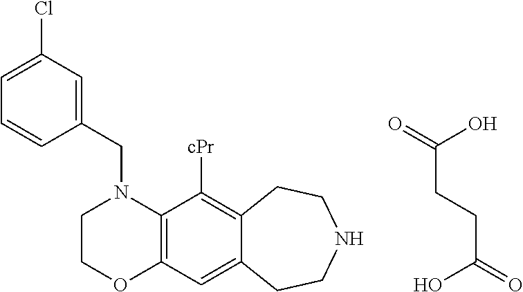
C1COC2=C(N1CC1=CC(Cl)=CC=C1)C([cPr])=C1C(=C2)CCNCC1.OC(=O)CCC(O)=O
